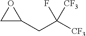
C1C(CC([CF3])([CF3])F)O1
